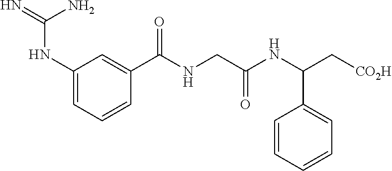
N=C(N)NC1=CC=CC(C(NCC(NC(C[CO2H])C2=CC=CC=C2)=O)=O)=C1
